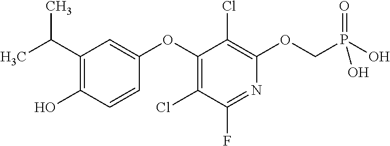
C1=C(OC2=C(Cl)C(F)=NC(OCP(=O)(O)O)=C2Cl)C=CC(O)=C1C(C)C
